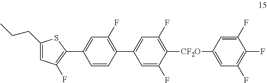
C1(CCC)=CC(F)=C(C2=CC(F)=C(C3=CC(F)=C([CF2O]C4=CC(F)=C(F)C(F)=C4)C(F)=C3)C=C2)S1
